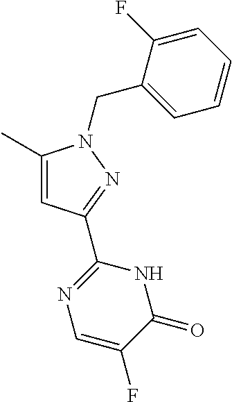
C1(C)=CC(C2=NC=C(F)C(=O)N2)=NN1CC1=CC=CC=C1F
